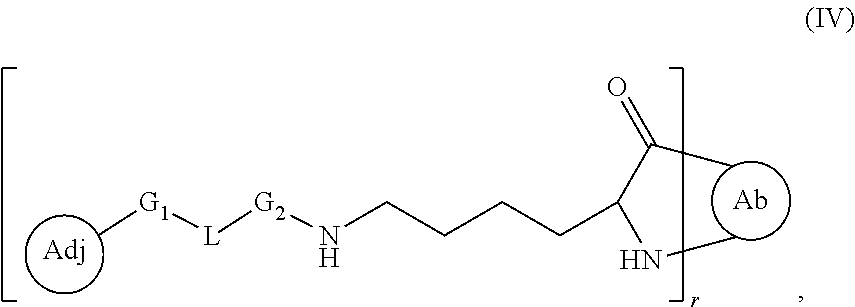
[Ab].[Adj].C[G1][L][G2]NCCCCC(C(=O)C)NC
